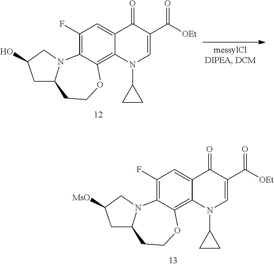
C1(F)=C2C(=C3C(=C1)C(=O)C(C([OEt])=O)=CN3C1CC1)OCCC1N2CC([MsO])C1.C1(F)=C2C(=C3C(=C1)C(=O)C(C([OEt])=O)=CN3C1CC1)OCCC1N2CC(O)C1
